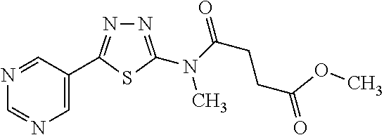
N1=C(N(C(CCC(=O)OC)=O)C)SC(C2=CN=CN=C2)=N1
